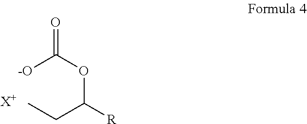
[-O]C(OC(CC)[R])=O.[X+]
